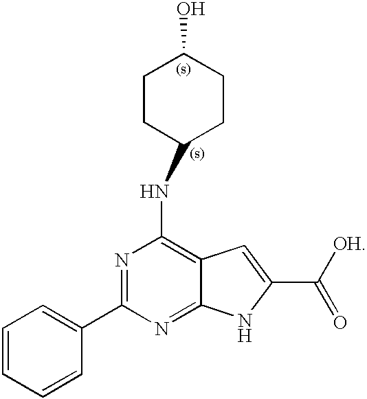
C1=CC=CC(C2=NC(NC3CCC(O)CC3)=C3C(=N2)NC(C([OH])=O)=C3)=C1
